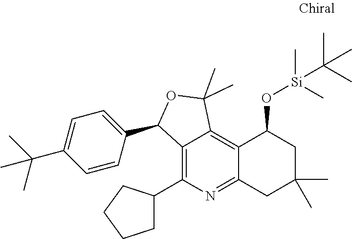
C12=C(C3CCCC3)N=C3C(=C1C(C)(C)OC2C1=CC=C(C(C)(C)C)C=C1)C(O[Si](C)(C)C(C)(C)C)CC(C)(C)C3
